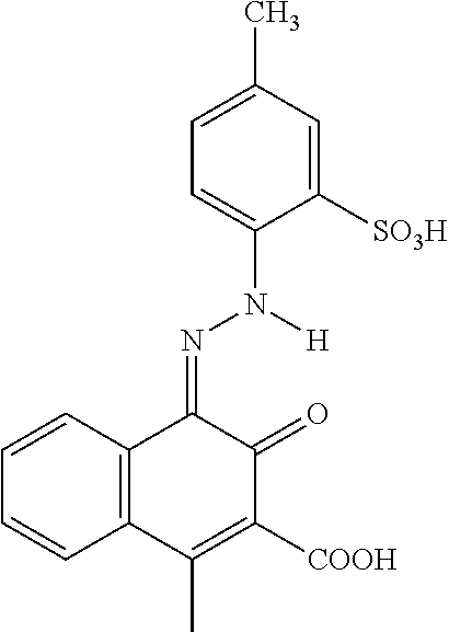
C12=C(C=CC=C1)C(=NN(C1=CC=C(C)C=C1[SO3H])[H])C(=O)C([COOH])=C2C
